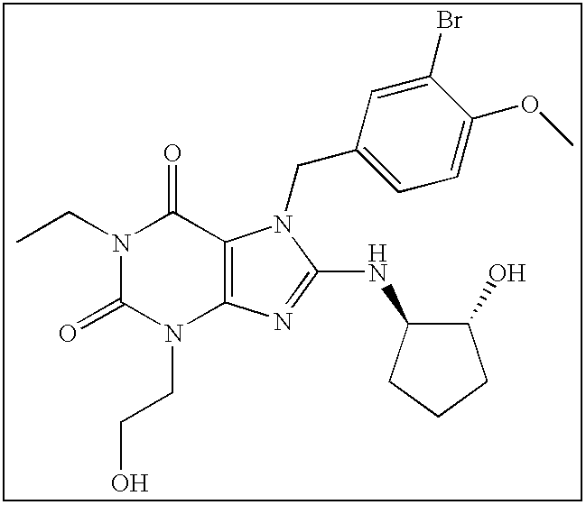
N1(CC)C(=O)N(CCO)C2=C(C1=O)N(CC1=CC=C(OC)C(Br)=C1)C(NC1C(O)CCC1)=N2
